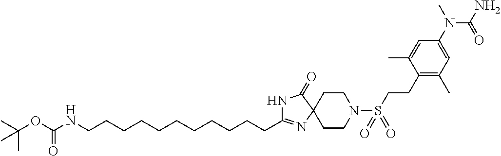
C1CN(S(=O)(=O)CCC2=C(C)C=C(N(C(=O)N)C)C=C2C)CCC12N=C(CCCCCCCCCCCNC(OC(C)(C)C)=O)NC2=O
